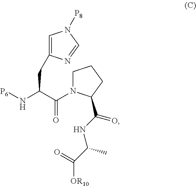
[P6]NC(C(=O)N1CCCC1C(=O)NC(C)C(=O)[OR10])CC1=CN([P8])C=N1
